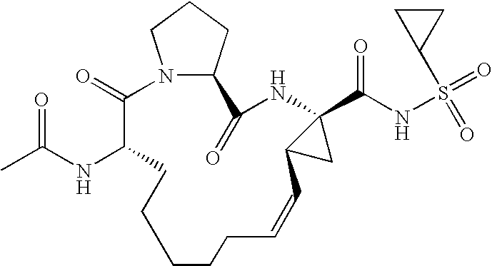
N12C(CCC1)C(=O)NC1(C(NS(=O)(C3CC3)=O)=O)C(C1)C=CCCCCCC(NC(C)=O)C2=O
